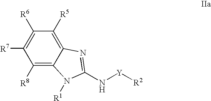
C1([R8])=C2C(=C([R5])C([R6])=C1[R7])N=C(N[Y][R2])N2[R1]
